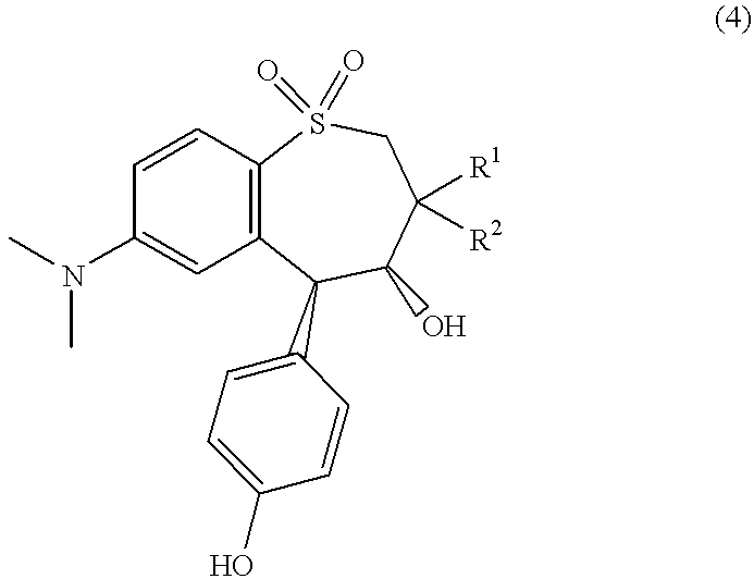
C1=CC2=C(C=C1N(C)C)C(C1=CC=C(O)C=C1)C(O)C([R1])([R2])CS2(=O)=O
